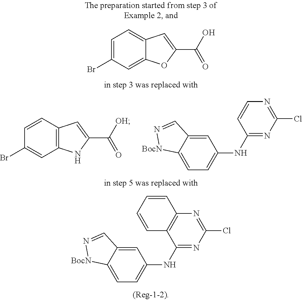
C12=C(C=CC(Br)=C1)C=C(C([OH])=O)N2.C1(NC2=CC=C3C(=C2)C=N[BocN]3)=NC(Cl)=NC=C1.C12=CC(Br)=CC=C1C=C(C(O)=O)O2.C1(NC2=CC=C3C(=C2)C=N[BocN]3)=NC(Cl)=NC2=C1C=CC=C2
